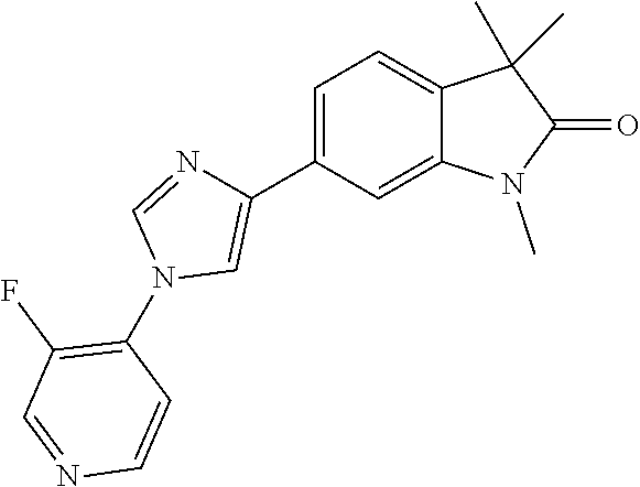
C1=C(C2=CN(C3=C(F)C=NC=C3)C=N2)C=C2C(=C1)C(C)(C)C(=O)N2C
